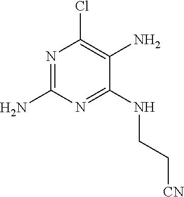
N1=C(N)N=C(NCC[CN])C(N)=C1Cl
